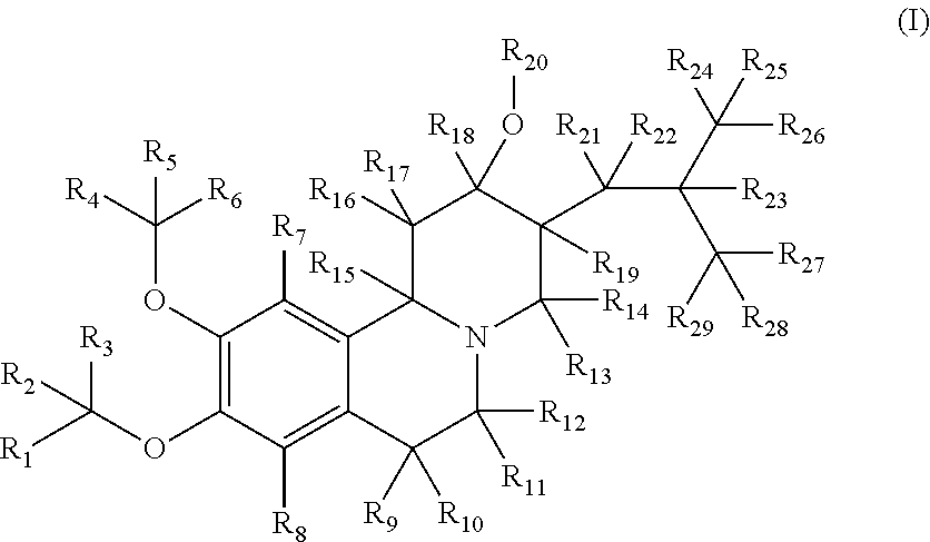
C1(OC([R4])([R6])[R5])=C(OC([R3])([R1])[R2])C([R8])=C2C(=C1[R7])C1([R15])N(C([R12])([R11])C2([R9])[R10])C([R14])([R13])C([R19])(C(C(C([R24])([R26])[R25])(C([R29])([R27])[R28])[R23])([R21])[R22])C([R18])(O[R20])C1([R16])[R17]
